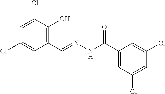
C1=C(Cl)C(O)=C(C=NNC(C2=CC(Cl)=CC(Cl)=C2)=O)C=C1Cl
